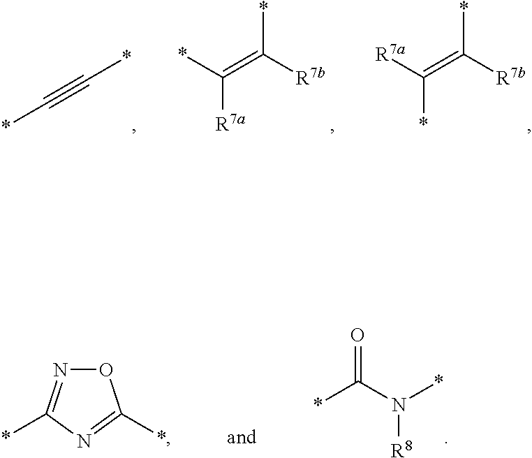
C(#C*)*.*C(=C([R7b])*)[R7a].[R7a]C(=C([R7b])*)*.*C(N(*)[R8])=O.N1=C(*)N=C(*)O1
